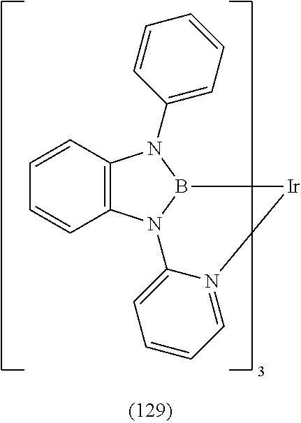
C12=C(N3B(N1C1=CC=CC=C1)[Ir]N1=CC=CC=C31)C=CC=C2
